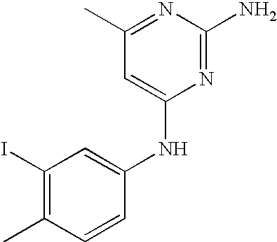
C1(I)=C(C)C=CC(NC2=CC(C)=NC(N)=N2)=C1
